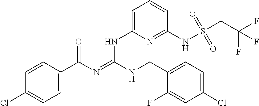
C1=CC(C(N=C(NCC2=CC=C(Cl)C=C2F)NC2=CC=CC(NS(CC(F)(F)F)(=O)=O)=N2)=O)=CC=C1Cl
